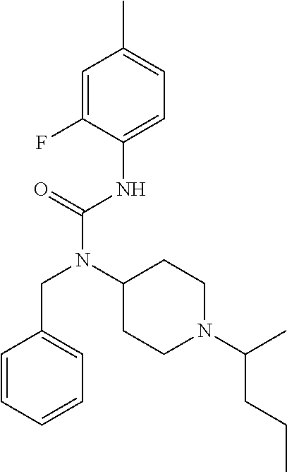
C1=C(F)C(NC(N(C2CCN(C(C)CCC)CC2)CC2=CC=CC=C2)=O)=CC=C1C
